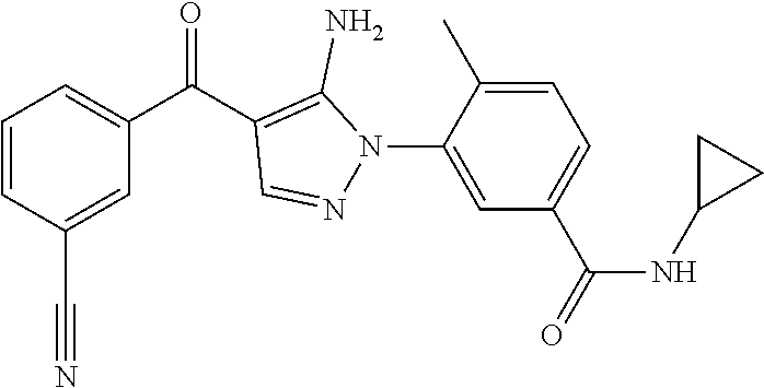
C1=CC(C#N)=CC(C(C2=C(N)N(C3=CC(C(=O)NC4CC4)=CC=C3C)N=C2)=O)=C1
